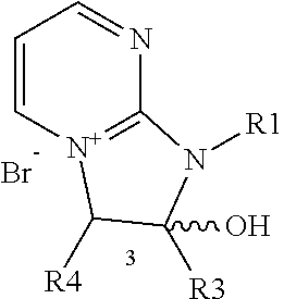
C1=C[N+]2=C(N=C1)N([R1])C(O)([R3])C2[R4].Br
